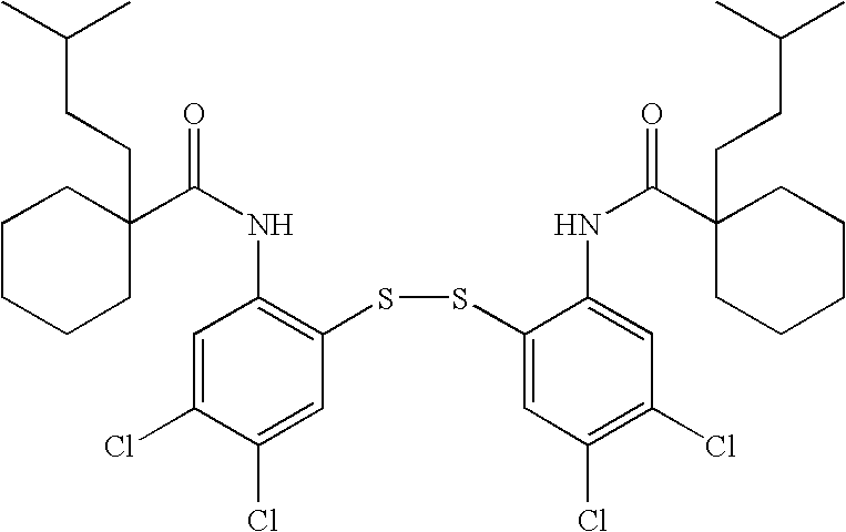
C(=O)(NC1=C(SSC2=CC(Cl)=C(Cl)C=C2NC(=O)C2(CCC(C)C)CCCCC2)C=C(Cl)C(Cl)=C1)C1(CCC(C)C)CCCCC1
